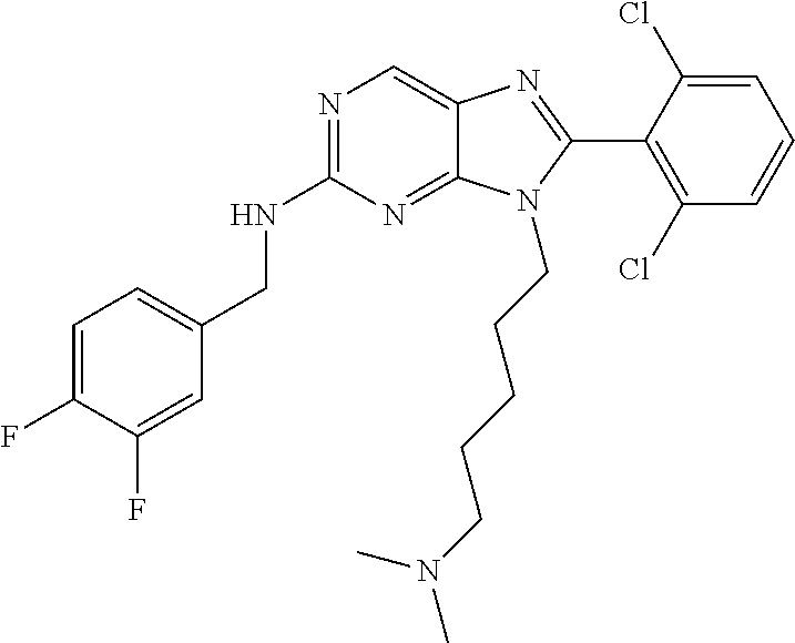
C1=C(F)C(F)=CC(CNC2=NC=C3C(=N2)N(CCCCCN(C)C)C(C2=C(Cl)C=CC=C2Cl)=N3)=C1
